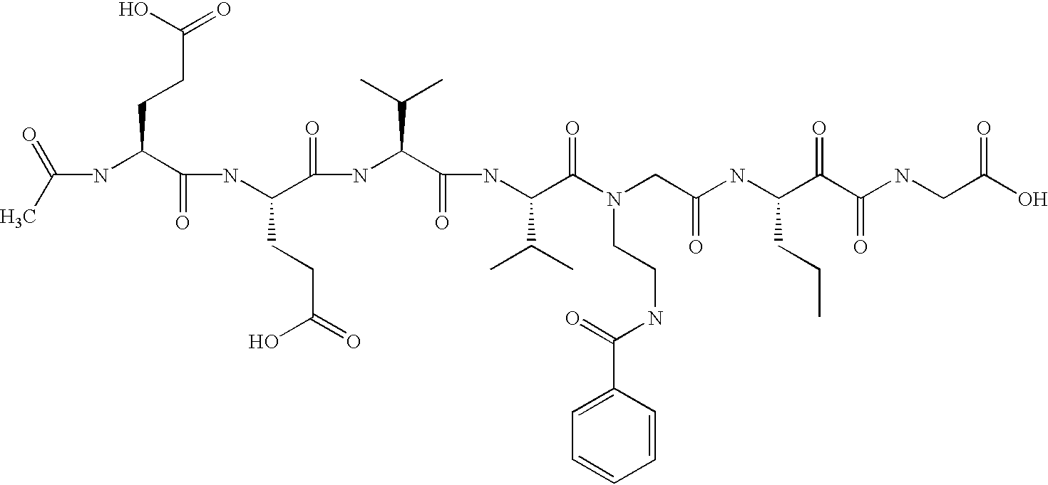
C(NC(C(NC(C(=O)NC(C(=O)NC(C(=O)N(CC(=O)NC(C(C(NCC(=O)O)=O)=O)CCC)CCNC(C1=CC=CC=C1)=O)C(C)C)C(C)C)CCC(=O)O)=O)CCC(=O)O)(C)=O
